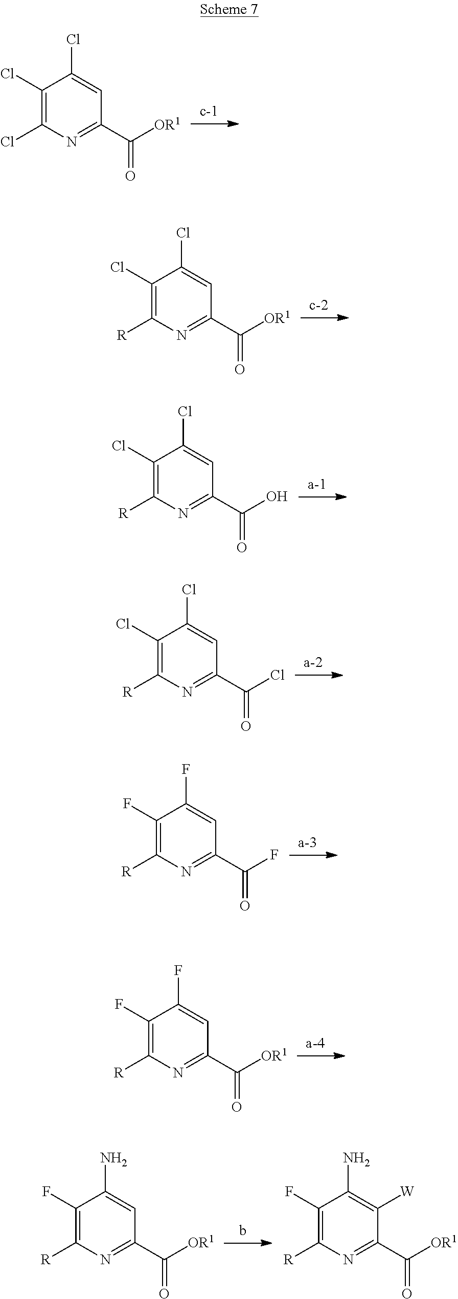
C1(Cl)=C(Cl)N=C(C([OR1])=O)C=C1Cl.C1(Cl)=C([R])N=C(C([OR1])=O)C=C1Cl.C1(Cl)=C([R])N=C(C(O)=O)C=C1Cl.C1(Cl)=C([R])N=C(C(Cl)=O)C=C1Cl.C1(F)=C([R])N=C(C([OR1])=O)C=C1F.C1(F)=C([R])N=C(C([OR1])=O)C=C1N.C1(F)=C([R])N=C(C([OR1])=O)C([W])=C1N.C1(F)=C([R])N=C(C(F)=O)C=C1F
